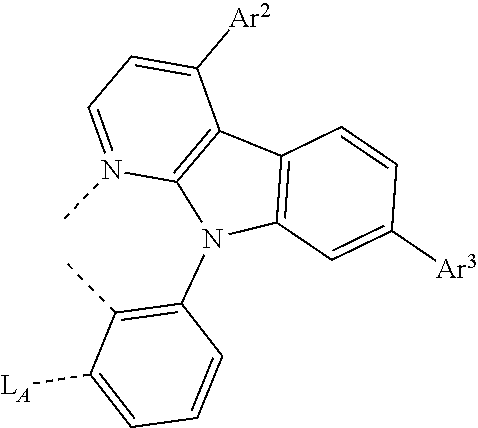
C1=C([Ar2])C2=C(N(C)=C1)N(C1=C(C)C([LA])=CC=C1)C1=C2C=CC([Ar3])=C1
